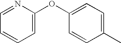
C1(C)=CC=C(OC2=CC=CC=N2)C=C1
